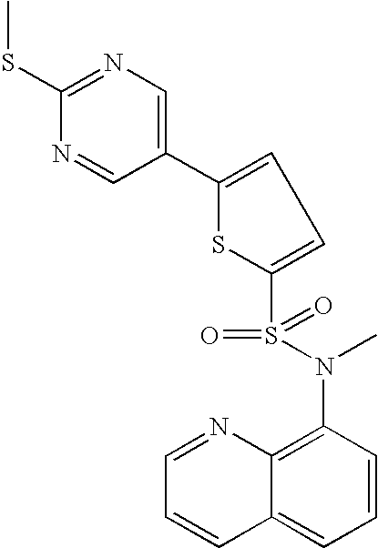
C1=NC2=C(N(C)S(=O)(=O)C3=CC=C(C4=CN=C(SC)N=C4)S3)C=CC=C2C=C1
